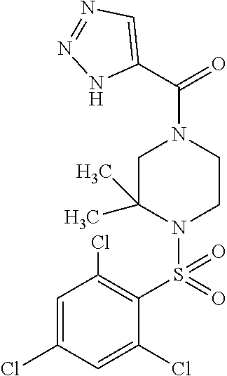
C1=C(Cl)C=C(Cl)C(S(N2C(C)(C)CN(C(C3=CN=NN3)=O)CC2)(=O)=O)=C1Cl
